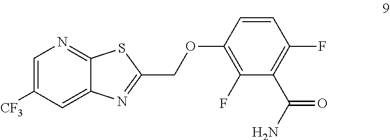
C1=C([CF3])C=C2C(=N1)SC(COC1=C(F)C(C(N)=O)=C(F)C=C1)=N2
